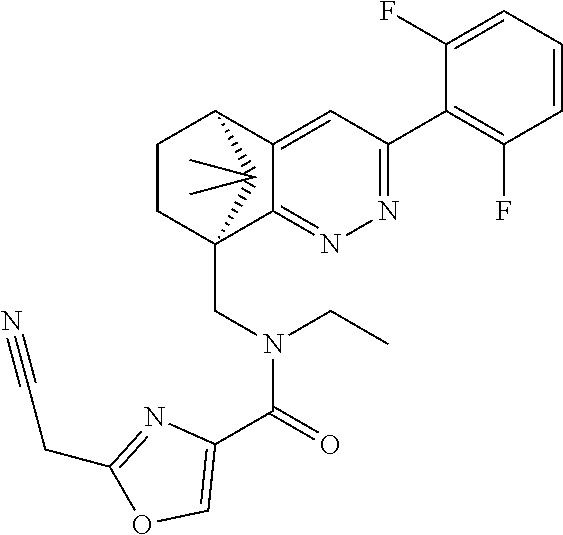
C12=CC(C3=C(F)C=CC=C3F)=NN=C1C1(CN(C(C3=COC(CC#N)=N3)=O)CC)CCC2C1(C)C
